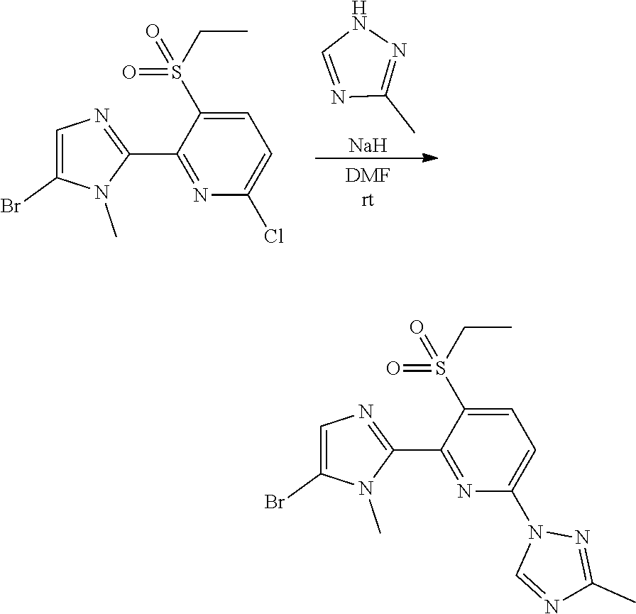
CC1=NNC=N1.[Na].C1=C(S(CC)(=O)=O)C(C2=NC=C(Br)N2C)=NC(Cl)=C1.C1=C(S(CC)(=O)=O)C(C2=NC=C(Br)N2C)=NC(N2C=NC(C)=N2)=C1
